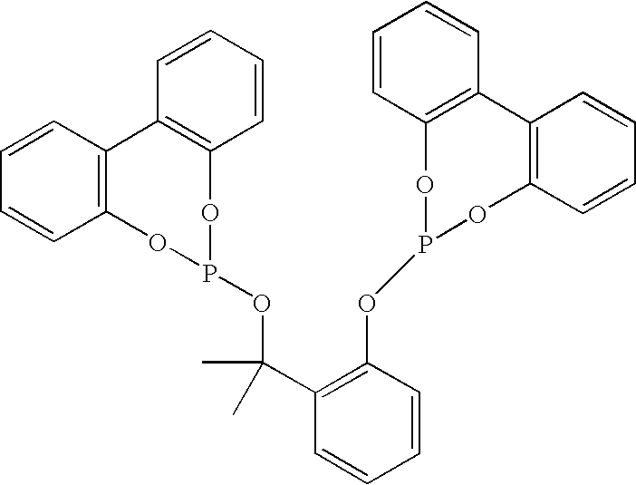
C1=CC=CC2=C1C1=C(C=CC=C1)OP(OC(C1=C(OP3OC4=C(C=CC=C4)C4=C(O3)C=CC=C4)C=CC=C1)(C)C)O2
